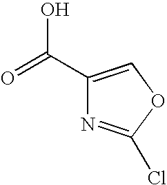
OC(=O)C1=COC(Cl)=N1
